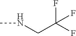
N(C)CC(F)(F)F
